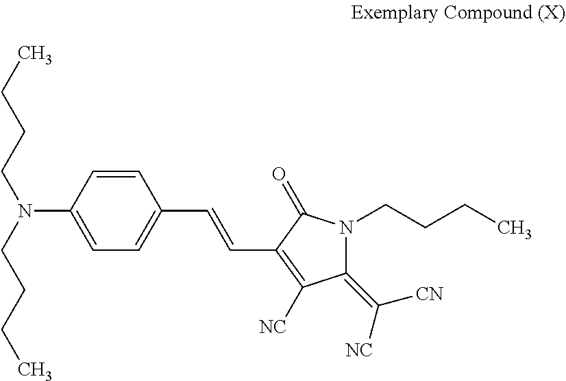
C1(N(CCCC)CCCC)=CC=C(C=CC2=C([NC])C(=C([NC])[CN])N(CCCC)C2=O)C=C1
